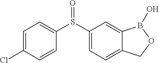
C1=C2C(=CC=C1S(C1=CC=C(Cl)C=C1)=O)COB2O
